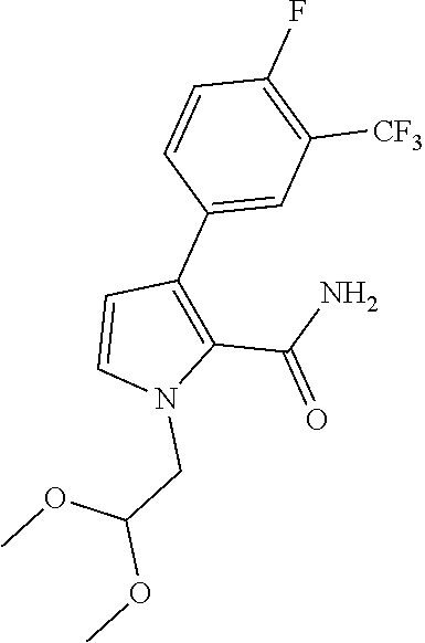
C1(C(N)=O)=C(C2=CC([CF3])=C(F)C=C2)C=CN1CC(OC)OC
